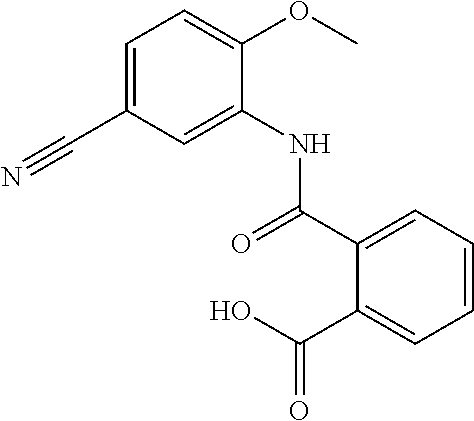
C1=C(C(=O)NC2=CC(C#N)=CC=C2OC)C(C(O)=O)=CC=C1
